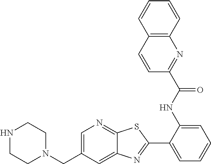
C1(NC(C2=NC3=C(C=C2)C=CC=C3)=O)=CC=CC=C1C1=NC2=CC(CN3CCNCC3)=CN=C2S1
